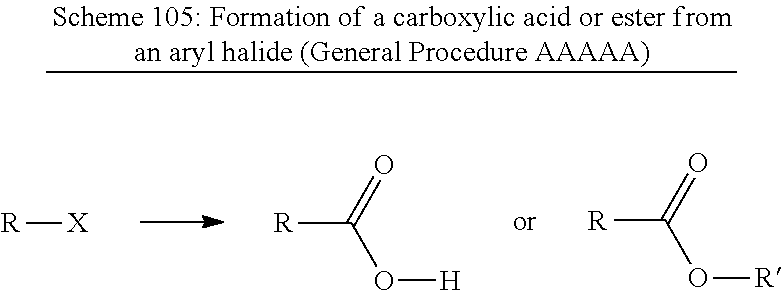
[R][X].[R]C(=O)O[H].[R]C(=O)O[R]
